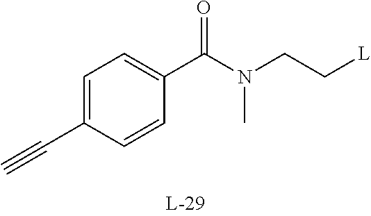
C#CC1=CC=C(C(N(CC[L])C)=O)C=C1
